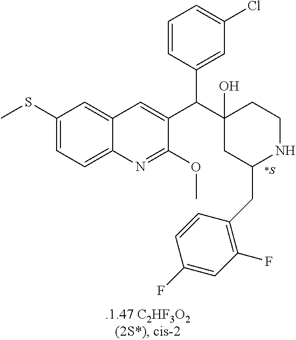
C1(SC)=CC=C2C(=C1)C=C(C(C1(O)CC(CC3=C(F)C=C(F)C=C3)NCC1)C1=CC(Cl)=CC=C1)C(OC)=N2
